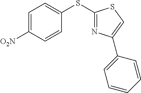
C1(SC2=NC(C3=CC=CC=C3)=CS2)=CC=C([O2N])C=C1
